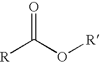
[R]C(O[R])=O
